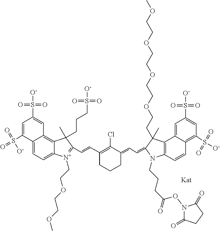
C12=C(C3=CC(S(=O)(=O)[O-])=CC(S([O-])(=O)=O)=C3C=C1)C(C)(CCOCCOCCOCCOC)C(=CC=C1C(Cl)=C(C=CC3=[N+](CCOCCOC)C4=CC=C5C(=C4C3(CCCS(=O)([O-])=O)C)C=C(S([O-])(=O)=O)C=C5S(=O)(=O)[O-])CCC1)N2CCCC(ON1C(=O)CCC1=O)=O
